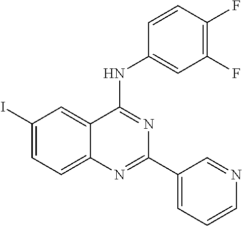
C1=C(I)C=C2C(=C1)N=C(C1=CC=CN=C1)N=C2NC1=CC(F)=C(F)C=C1
